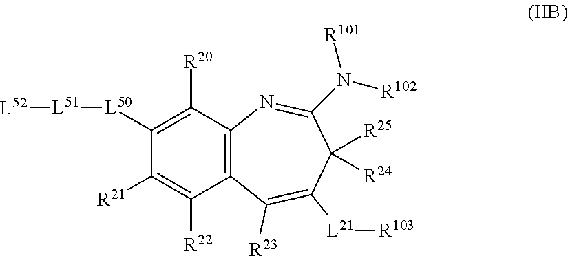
C12=C(C([R20])=C([L50][L51][L52])C([R21])=C1[R22])N=C(N([R102])[R101])C([R25])([R24])C([L21][R103])=C2[R23]
